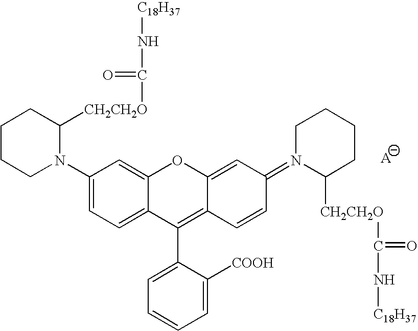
C1(N2C([CH2CH2O]C(=O)N[C18H37])CCCC2)=CC=C2C(=C1)OC1=CC(=N3C([CH2CH2O]C(=O)N[C18H37])CCCC3)C=CC1=C2C1=CC=CC=C1[COOH]
